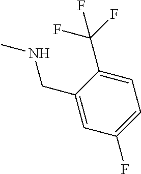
C1=C(C(F)(F)F)C(CNC)=CC(F)=C1
